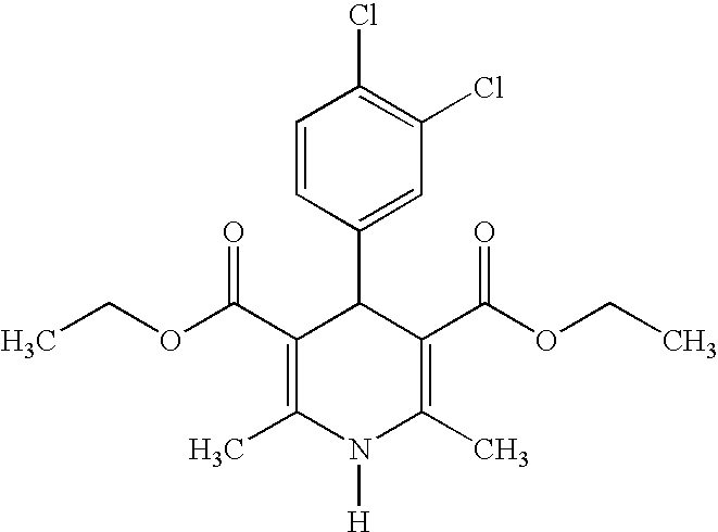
C1=CC(C2C(C(OCC)=O)=C(C)N([H])C(C)=C2C(OCC)=O)=CC(Cl)=C1Cl
